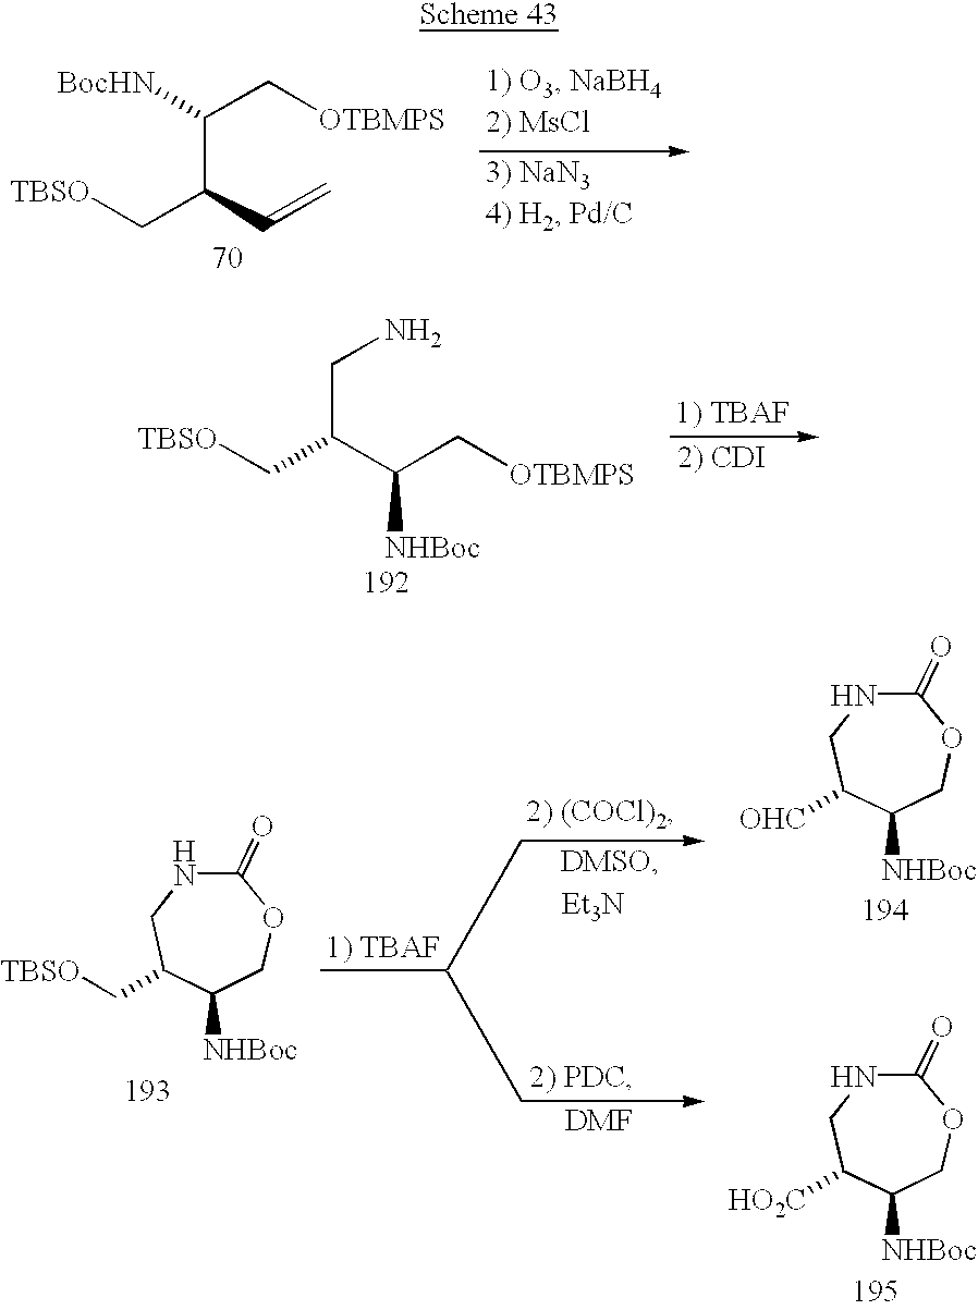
C(C(C=C)C[TBSO])(C[OTBMPS])[BocHN].C(C(C(C[OTBMPS])[NHBoc])C[TBSO])N.[Et3N].[DMF].C1C(C[TBSO])C([NHBoc])COC(=O)N1.C1C([OHC])C([NHBoc])COC(=O)N1.C1C([HO2C])C([NHBoc])COC(=O)N1
